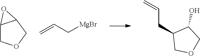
C12COCC1O2.C=CC[MgBr].C=CCC1COCC1O
